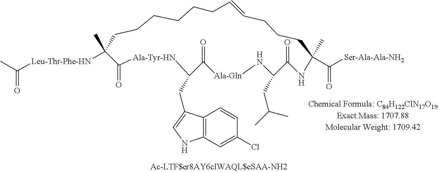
CC([Leu-Thr-Phe-HN]C1(C)CCCCCCC=CCCCC(C)(C([Ser-Ala-Ala-NH2])=O)NC(=O)C(CC(C)C)N[Ala-Gln]C(=O)C(CC2=CNC3=C2C=CC(Cl)=C3)[Ala-Tyr-HN]C1=O)=O
